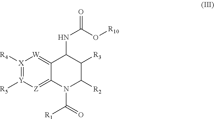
[X]1([R4])=[Y]([R5])[Z]=C2C(=[W]1)C(NC(=O)O[R10])C([R3])C([R2])N2C(=O)[R1]
